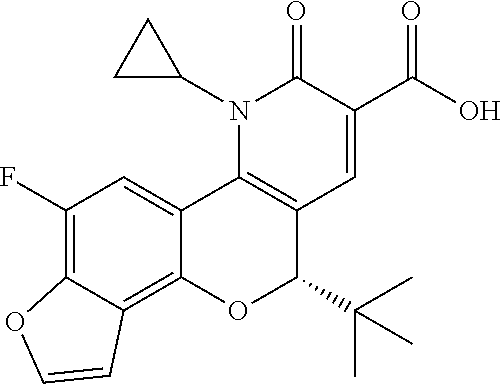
N1(C2CC2)C2=C(C=C(C(O)=O)C1=O)C(C(C)(C)C)OC1=C3C(=C(F)C=C21)OC=C3
